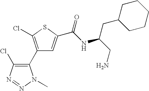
C1(C2=C(Cl)N=NN2C)=C(Cl)SC(C(NC(CN)CC2CCCCC2)=O)=C1
